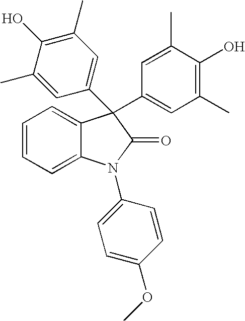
C1=CC=C2C(=C1)C(C1=CC(C)=C(O)C(C)=C1)(C1=CC(C)=C(O)C(C)=C1)C(=O)N2C1=CC=C(OC)C=C1
